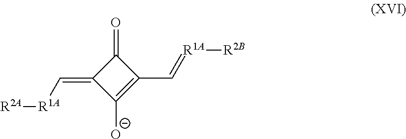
C1(=C[R1A][R2A])C([O-])=C(C=[R1A][R2B])C1=O
